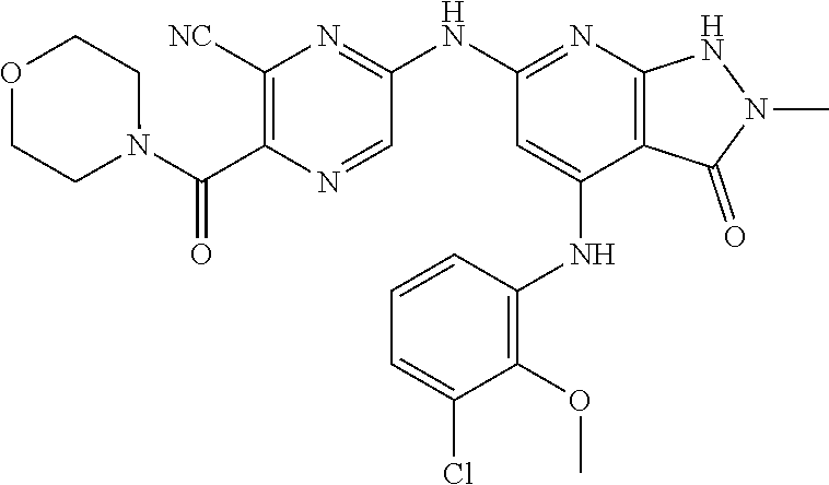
C1(NC2=NC3=C(C(NC4=C(OC)C(Cl)=CC=C4)=C2)C(=O)N(C)N3)=NC([NC])=C(C(N2CCOCC2)=O)N=C1
